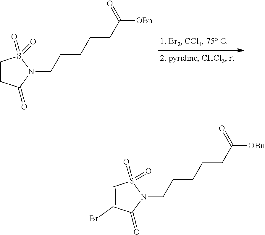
C1=CC(=O)N(CCCCCC([OBn])=O)S1(=O)=O.C1=C(Br)C(=O)N(CCCCCC([OBn])=O)S1(=O)=O
